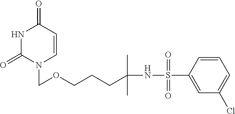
N1C(=O)N(COCCCC(NS(C2=CC(Cl)=CC=C2)(=O)=O)(C)C)C=CC1=O
